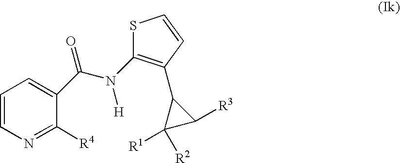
C(N([H])C1=C(C2C([R1])([R2])C2[R3])C=CS1)(=O)C1=CC=CN=C1[R4]
